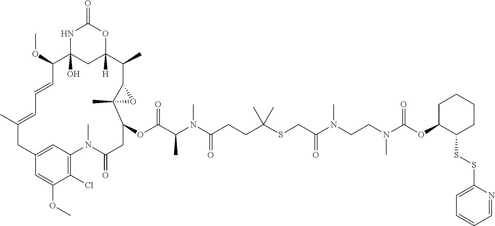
N1C2(O)CC([H])(OC1=O)C(C)C1C(C)(C(OC(C(N(C(CCC(SCC(N(CCN(C(OC3C(SSC4=CC=CC=N4)CCCC3)=O)C)C)=O)(C)C)=O)C)C)=O)CC(=O)N(C)C3=C(Cl)C(OC)=CC(=C3)CC(C)=CC=CC2OC)O1
